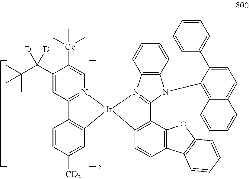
CC(C(C1=CC2=N(C=C1[Ge](C)(C)C)[Ir]1(C3=C2C=CC([CD3])=C3)N2=C(N(C3=C4C(=CC=C3C3=CC=CC=C3)C=CC=C4)C3=C2C=CC=C3)C2=C1C=CC1=C2OC2=C1C=CC=C2)([D])[D])(C)C
